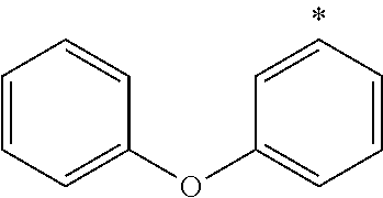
C1=CC=C(OC2=CC=CC=C2)C=C1
